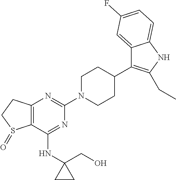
C12=C(C(NC3(CO)CC3)=NC(N3CCC(C4=C(CC)NC5=CC=C(F)C=C45)CC3)=N1)S(=O)CC2
